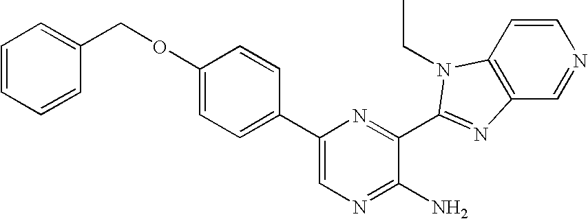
C1=CC2=C(C=N1)N=C(C1=NC(C3=CC=C(OCC4=CC=CC=C4)C=C3)=CN=C1N)N2CC
